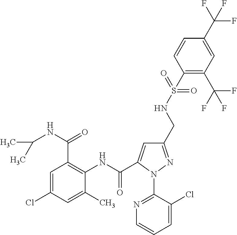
C1=C(Cl)C=C(C)C(NC(=O)C2=CC(CNS(C3=C(C(F)(F)F)C=C(C(F)(F)F)C=C3)(=O)=O)=NN2C2=NC=CC=C2Cl)=C1C(NC(C)C)=O
